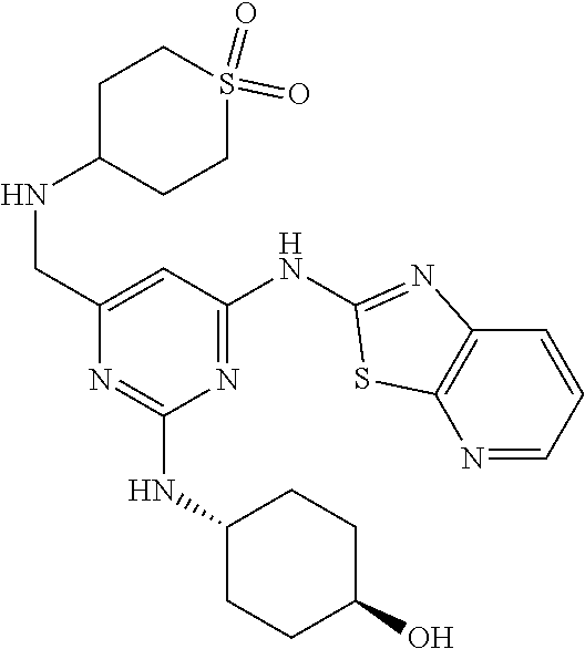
N1=CC=CC2=C1SC(NC1=NC(NC3CCC(O)CC3)=NC(CNC3CCS(=O)(=O)CC3)=C1)=N2
